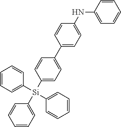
C1=CC(NC2=CC=C(C3=CC=C([Si](C4=CC=CC=C4)(C4=CC=CC=C4)C4=CC=CC=C4)C=C3)C=C2)=CC=C1
